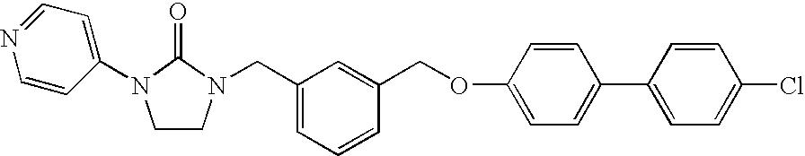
C1(CN2CCN(C3=CC=NC=C3)C2=O)=CC=CC(COC2=CC=C(C3=CC=C(Cl)C=C3)C=C2)=C1
